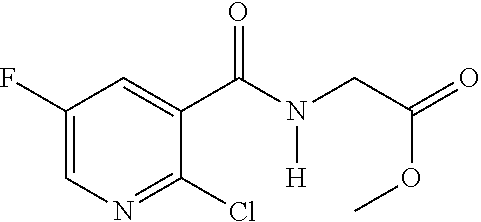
C1(F)=CN=C(Cl)C(C(N(CC(=O)OC)[H])=O)=C1
